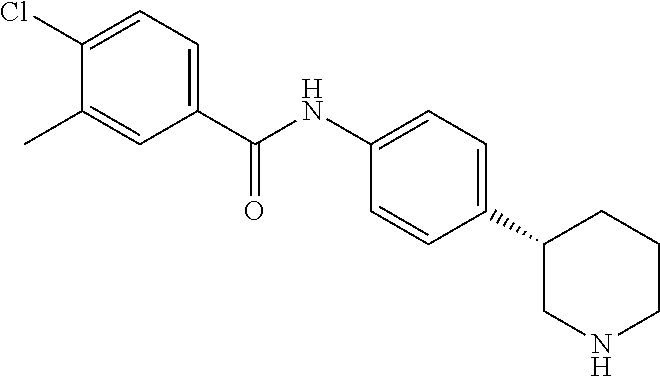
CC1=CC(C(NC2=CC=C(C3CNCCC3)C=C2)=O)=CC=C1Cl
